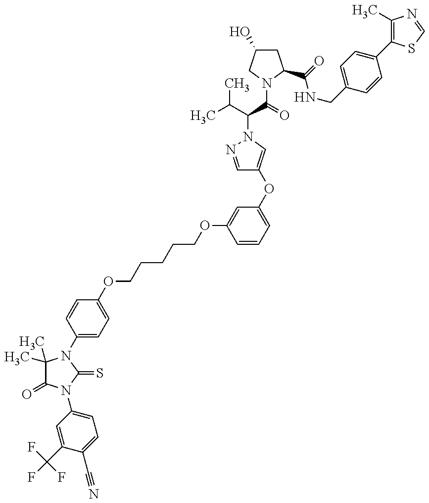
C1(C(F)(F)F)=CC(N2C(=O)C(C)(C)N(C3=CC=C(OCCCCCOC4=CC(OC5=CN(C(C(C)C)C(=O)N6CC(O)CC6C(=O)NCC6=CC=C(C7=C(C)N=CS7)C=C6)N=C5)=CC=C4)C=C3)C2=S)=CC=C1C#N
